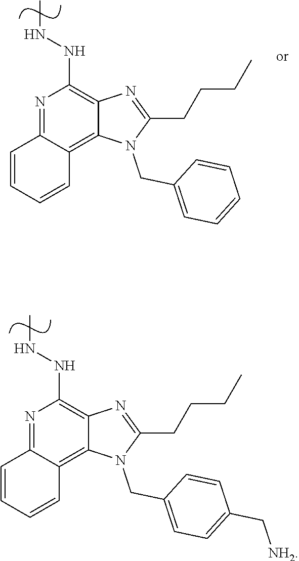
CNNC1=C2C(=C3C(=N1)C=CC=C3)N(CC1=CC=CC=C1)C(CCCC)=N2.CNNC1=C2C(=C3C(=N1)C=CC=C3)N(CC1=CC=C(C[NH2])C=C1)C(CCCC)=N2
